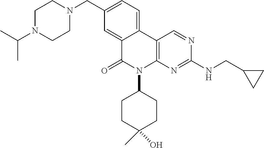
C1(CN2CCN(C(C)C)CC2)=CC=C2C(=C1)C(=O)N(C1CCC(O)(C)CC1)C1=C2C=NC(NCC2CC2)=N1
